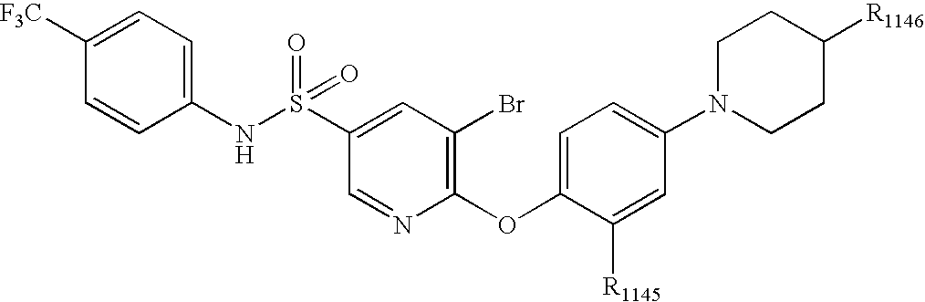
C1([F3C])=CC=C(NS(C2=CC(Br)=C(OC3=CC=C(N4CCC([R1146])CC4)C=C3[R1145])N=C2)(=O)=O)C=C1
